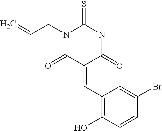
C(=C)CN1C(=O)C(=CC2=C(O)C=CC(Br)=C2)C(=O)NC1=S
